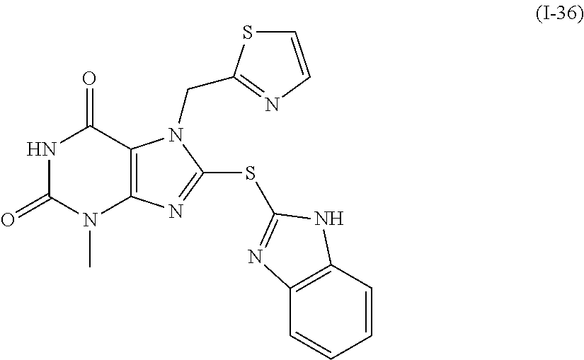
N1C(=O)N(C)C2=C(C1=O)N(CC1=NC=CS1)C(SC1=NC3=C(C=CC=C3)N1)=N2
